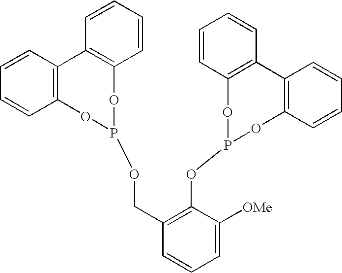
C1=CC=CC2=C1C1=C(C=CC=C1)OP(OCC1=C(OP3OC4=C(C=CC=C4)C4=C(O3)C=CC=C4)C([OMe])=CC=C1)O2
